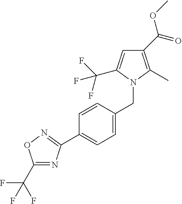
C1(C(F)(F)F)=NC(C2=CC=C(CN3C(C)=C(C(=O)OC)C=C3C(F)(F)F)C=C2)=NO1
